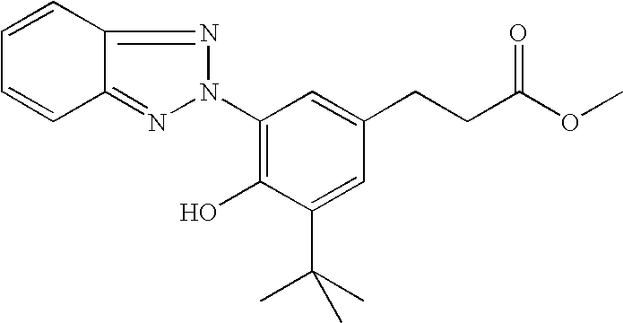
C1=CC2=NN(C3=C(O)C(C(C)(C)C)=CC(CCC(OC)=O)=C3)N=C2C=C1
